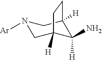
N1([Ar])CC2([H])C([H])(N)C([H])(C1)CC2
